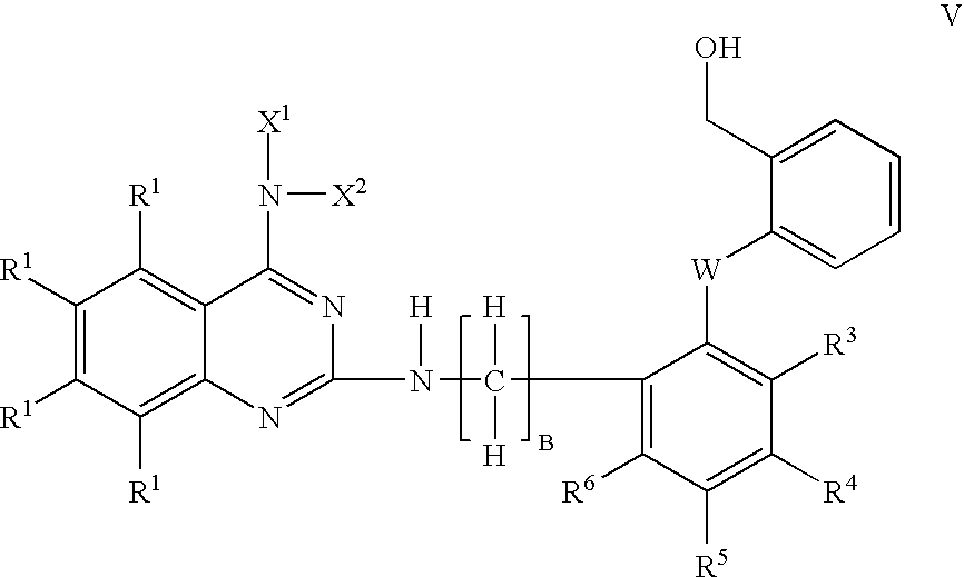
C1([R1])=C([R1])C([R1])=C2C(=C1[R1])C(N([X1])[X2])=NC(N([H])C([H])([H])C1=C([R6])C([R5])=C([R4])C([R3])=C1[W]C1=CC=CC=C1CO)=N2
